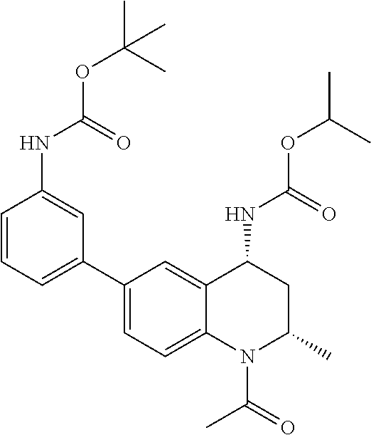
C(OC(C)C)(NC1CC(C)N(C(C)=O)C2=CC=C(C3=CC=CC(NC(OC(C)(C)C)=O)=C3)C=C12)=O
